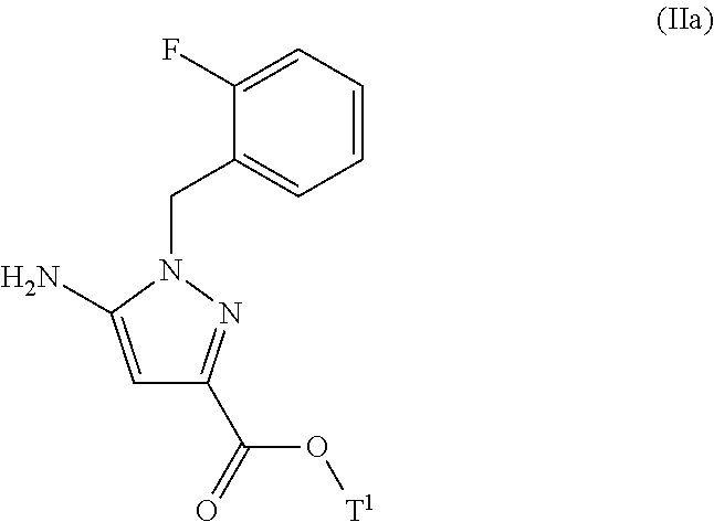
C1=CC=C(F)C(CN2N=C(C(=O)O[T1])C=C2N)=C1
